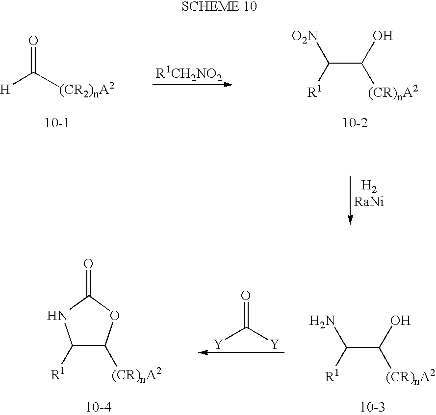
C(C(O)[(CR)nA2])(N)[R1].[Y]C([Y])=O.[R1]C1C([(CR)nA2])OC(=O)N1.[H]C([(CR2)nA2])=O.C(C(O)[(CR)nA2])([O2N])[R1]
